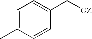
C1=C(C)C=CC(C[OZ])=C1
